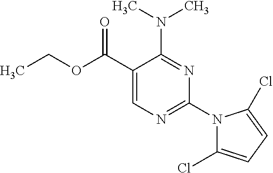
CCOC(C1=CN=C(N2C(Cl)=CC=C2Cl)N=C1N(C)C)=O
